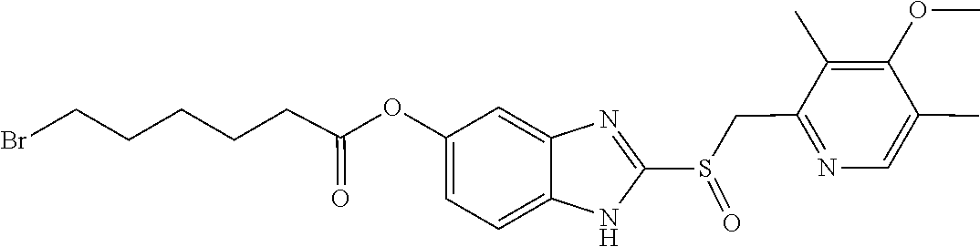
C(CC(=O)OC1=CC=C2NC(S(CC3=NC=C(C)C(OC)=C3C)=O)=NC2=C1)CCCBr
